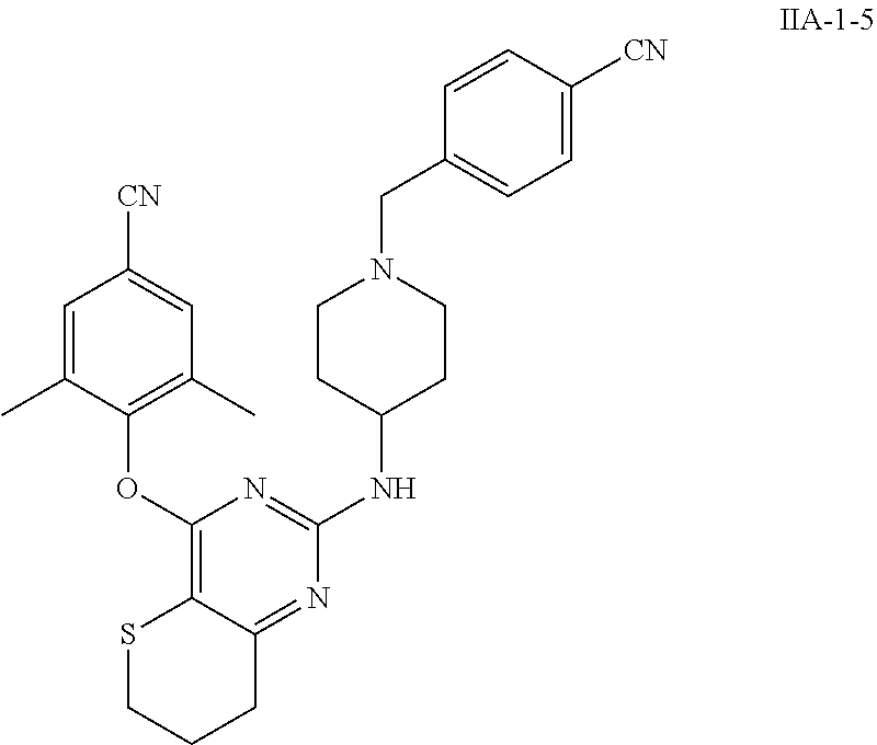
C1(OC2=C(C)C=C([CN])C=C2C)=C2C(=NC(NC3CCN(CC4=CC=C([CN])C=C4)CC3)=N1)CCCS2
